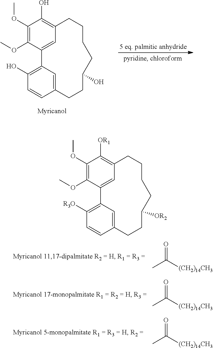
C1(OC)=C(OC)C2=CC(=C1O)CCCCC(O)CCC1=CC2=C(O)C=C1.C1(OC)=C(OC)C2=CC(=C1[OR1])CCCCC([OR2])CCC1=CC2=C([R3O])C=C1.O=C([(CH2)14CH3])C.O=C([(CH2)14CH3])C.O=C([(CH2)14CH3])C
